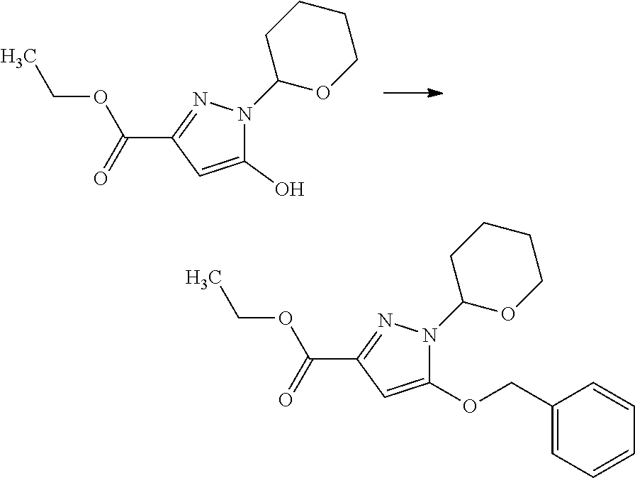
C1(C(=O)OCC)=NN(C2OCCCC2)C(O)=C1.C1(C(=O)OCC)=NN(C2OCCCC2)C(OCC2=CC=CC=C2)=C1
